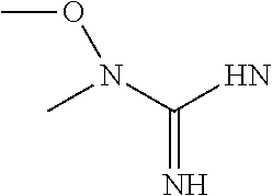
CN(C(N)=N)OC
